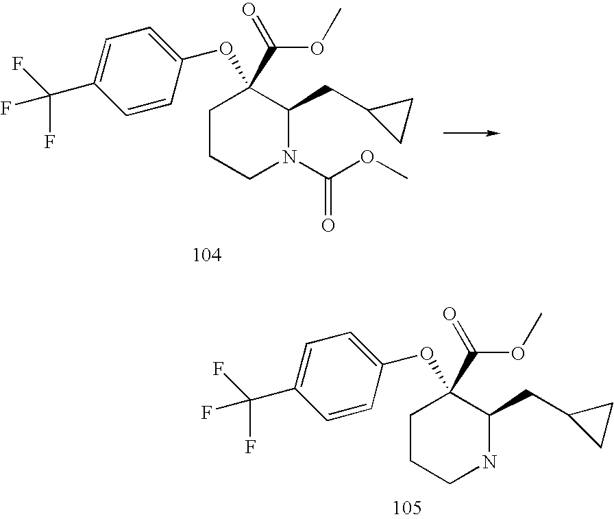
O=C(N1C(CC2CC2)C(OC2=CC=C(C(F)(F)F)C=C2)(C(OC)=O)CCC1)OC.N1C(CC2CC2)C(OC2=CC=C(C(F)(F)F)C=C2)(C(OC)=O)CCC1
